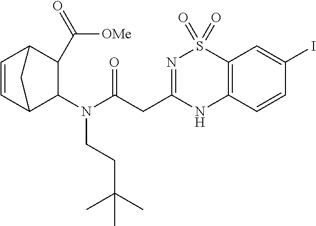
N1=C(CC(=O)N(C2C(C(=O)[OMe])C3C=CC2C3)CCC(C)(C)C)NC2=C(S1(=O)=O)C=C(I)C=C2
